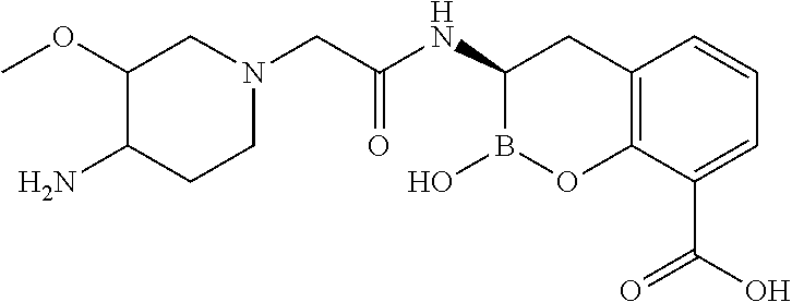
C12=C(C(C(O)=O)=CC=C1)OB(O)C(NC(=O)CN1CCC(N)C(OC)C1)C2
